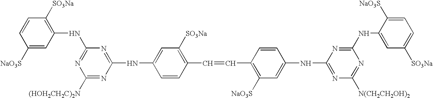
C1([NaO3S])=CC(NC2=NC([(HOH2CH2C)2N])=NC(NC3=CC([SO3Na])=C(C=CC4=C([NaO3S])C=C(NC5=NC([N(CH2CH2OH)2])=NC(NC6=CC([SO3Na])=CC=C6[NaO3S])=N5)C=C4)C=C3)=N2)=C([SO3Na])C=C1
